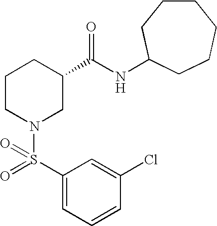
C1(Cl)=CC(S(=O)(N2CC(C(NC3CCCCCC3)=O)CCC2)=O)=CC=C1
